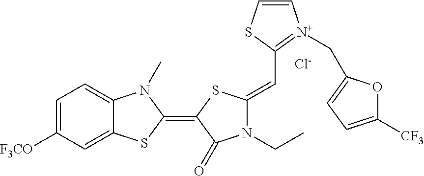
[Cl-].C1=C([F3CO])C=C2C(=C1)N(C)C(=C1SC(=CC3=[N+](CC4=CC=C([CF3])O4)C=CS3)N(CC)C1=O)S2
